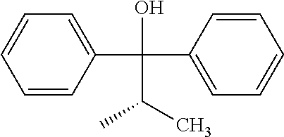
C1=CC(C(O)(C(C)C)C2=CC=CC=C2)=CC=C1
